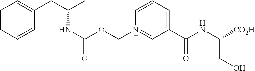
C1=CC=CC(CC(C)NC(OC[N+]2=CC(C(NC([CO2H])CO)=O)=CC=C2)=O)=C1
